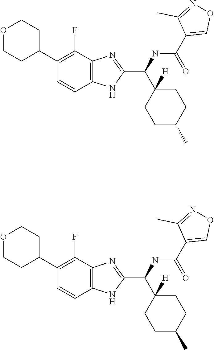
C1(F)=C(C2CCOCC2)C=CC2=C1N=C(C(NC(C1=CON=C1C)=O)C1([H])CCC(C)CC1)N2.C1(F)=C(C2CCOCC2)C=CC2=C1N=C(C(NC(C1=CON=C1C)=O)C1([H])CCC(C)CC1)N2
